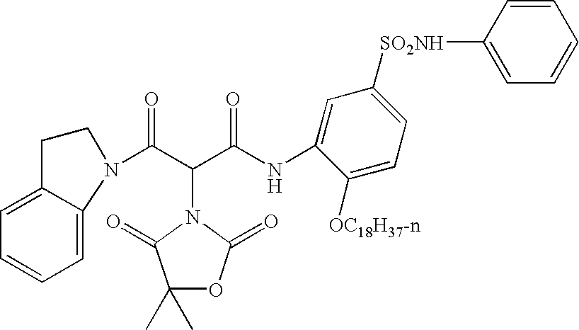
C1=C2C(=CC=C1)CCN2C(C(C(NC1=CC([SO2NH]C2=CC=CC=C2)=CC=C1[OC18H37-n])=O)N1C(=O)C(C)(C)OC1=O)=O
